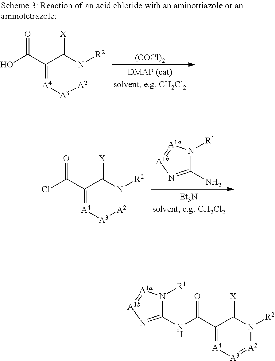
C1(C(O)=O)=[A4][A3][A2]N([R2])C1=[X].[(COCl)2].C1(C(Cl)=O)=[A4][A3][A2]N([R2])C1=[X].NC1=N[A1b]=[A1a]N1[R1].C1(C(NC2=N[A1b]=[A1a]N2[R1])=O)=[A4][A3]=[A2]N([R2])C1=[X]
